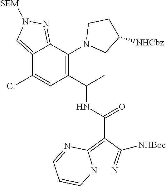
C12=CN([SEM])N=C1C(N1CC([NHCbz])CC1)=C(C(C)NC(=O)C1=C3N(N=C1[NHBoc])C=CC=N3)C=C2Cl
